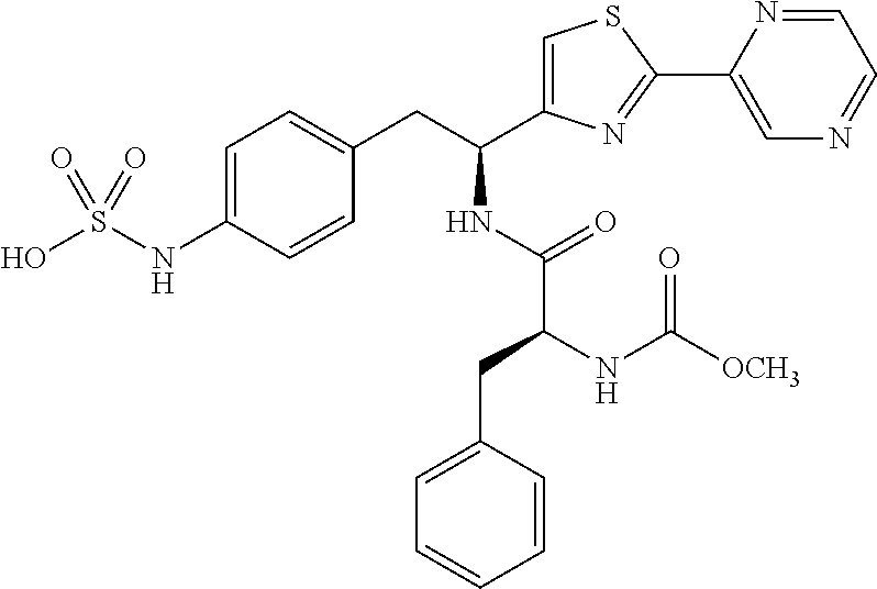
OS(NC1=CC=C(CC(NC(C(NC([OCH3])=O)CC2=CC=CC=C2)=O)C2=CSC(C3=CN=CC=N3)=N2)C=C1)(=O)=O
